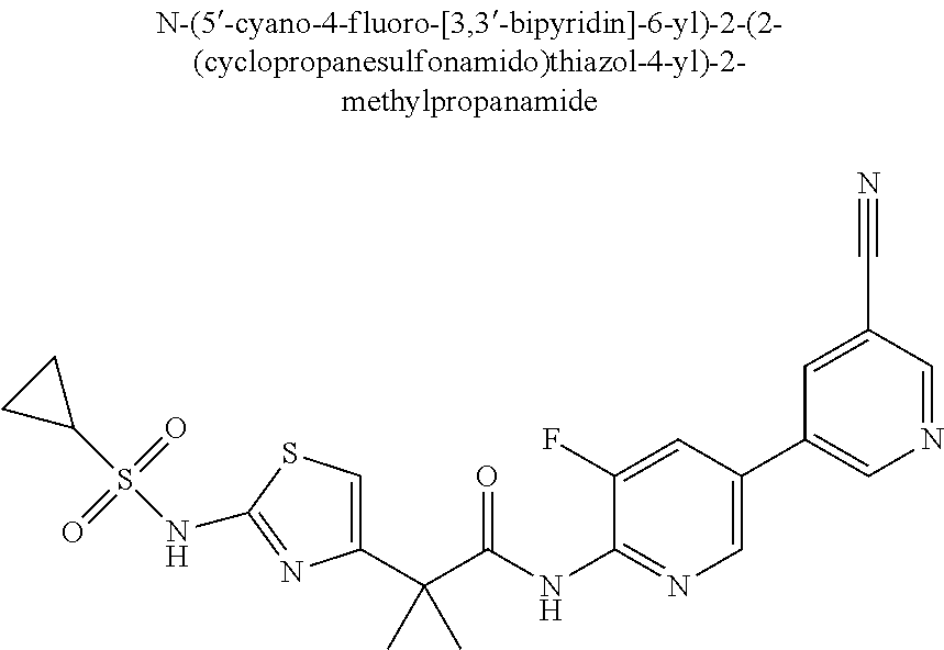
C1(C(C(NC2=NC=C(C3=CN=CC(C#N)=C3)C=C2F)=O)(C)C)=CSC(NS(C2CC2)(=O)=O)=N1
